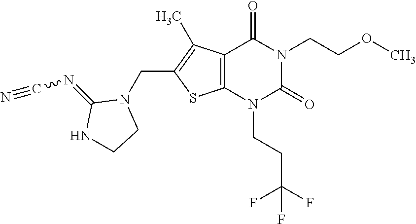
C12=C(N(CCC(F)(F)F)C(=O)N(CCOC)C1=O)SC(CN1C(=NC#N)NCC1)=C2C
